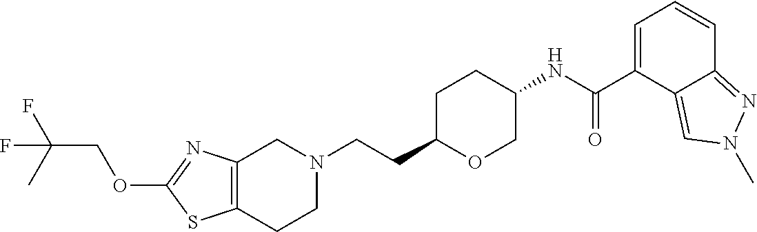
C12=C(CCN(CCC3OCC(NC(C4=CC=CC5=NN(C)C=C45)=O)CC3)C1)SC(OCC(C)(F)F)=N2
